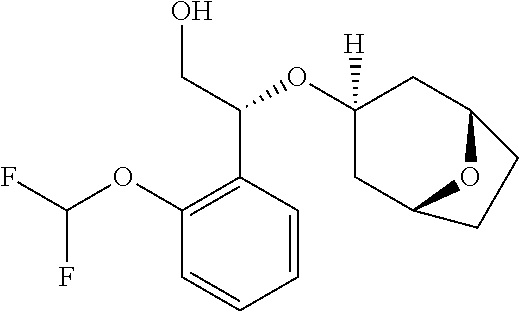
C(C(C1=C(OC(F)F)C=CC=C1)OC1([H])CC2OC(C1)CC2)O
